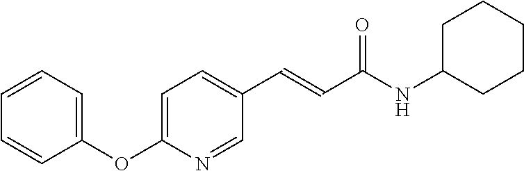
C1(OC2=CC=C(C=CC(NC3CCCCC3)=O)C=N2)=CC=CC=C1
